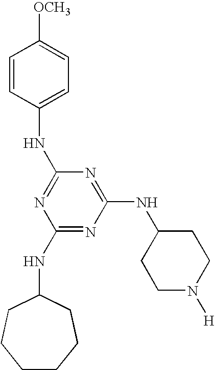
C1(NC2CCCCCC2)=NC(NC2CCN([H])CC2)=NC(NC2=CC=C([OCH3])C=C2)=N1
